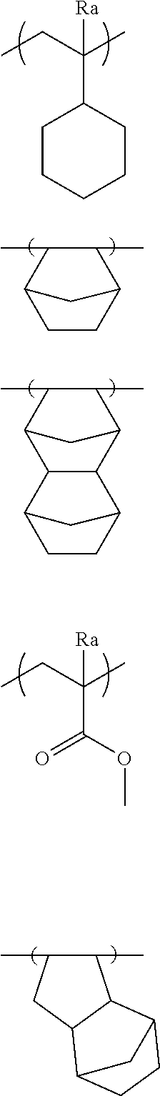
CCC(C)(C1CCCCC1)[Ra].C1CC2C(C)C(C)C1C2.C12C(C3C(C)C(C)C1C3)C1CCC2C1.CCC(C)([Ra])C(OC)=O.C1(C)C(C)CC2C1C1CCC2C1
